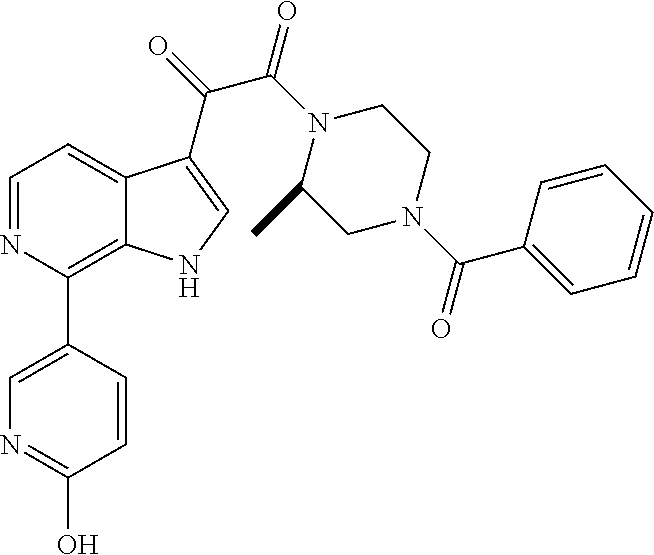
C1(C2=C3C(=CC=N2)C(C(=O)C(N2C(C)CN(C(C4=CC=CC=C4)=O)CC2)=O)=CN3)=CN=C(O)C=C1
